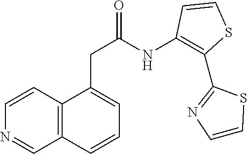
C1=CC2=C(C=N1)C=CC=C2CC(NC1=C(C2=NC=CS2)SC=C1)=O
